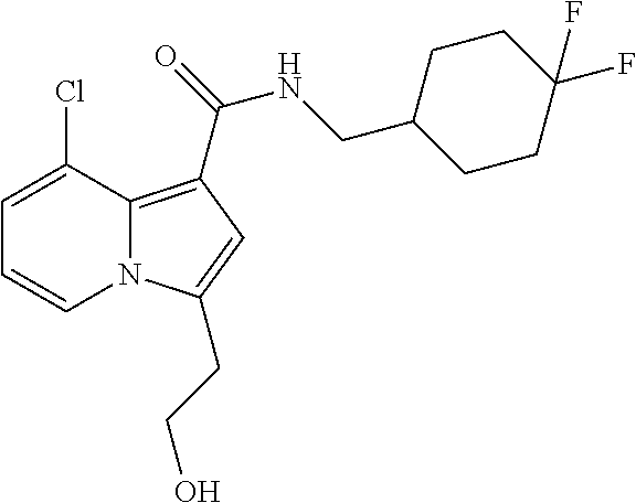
C1=C(Cl)C2=C(C(=O)NCC3CCC(F)(F)CC3)C=C(CCO)N2C=C1
